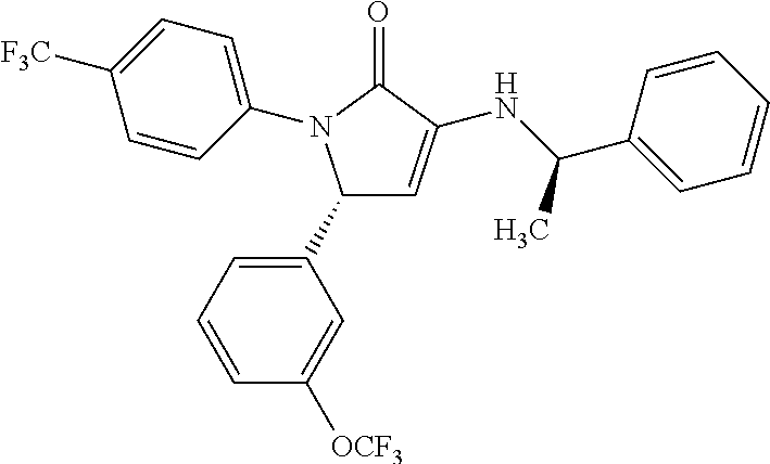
C1(C2=CC=CC([OCF3])=C2)C=C(NC(C2=CC=CC=C2)C)C(=O)N1C1=CC=C([F3C])C=C1
